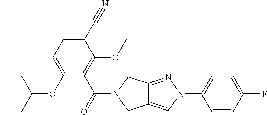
C12=CN(C3=CC=C(F)C=C3)N=C1CN(C(=O)C1=C(OC)C(C#N)=CC=C1OC(CC)CC)C2
